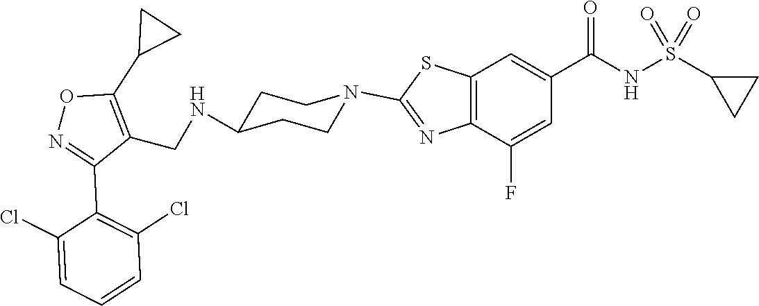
C12=C(C=C(C(NS(C3CC3)(=O)=O)=O)C=C1F)SC(N1CCC(NCC3=C(C4CC4)ON=C3C3=C(Cl)C=CC=C3Cl)CC1)=N2
